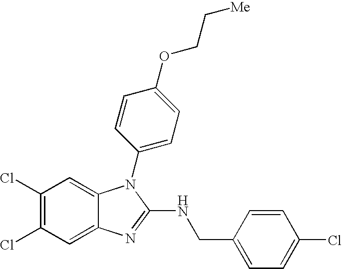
C1(Cl)=C(Cl)C=C2C(=C1)N(C1=CC=C(OCC[Me])C=C1)C(NCC1=CC=C(Cl)C=C1)=N2
